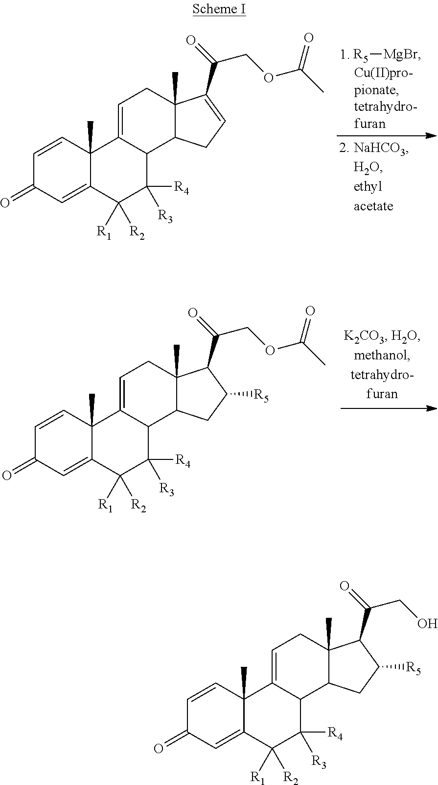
[R5][MgBr].C1=CC2(C)C(=CC1=O)C([R1])([R2])C([R3])([R4])C1C2=CCC2(C)C1CC=C2C(=O)COC(C)=O.C1=CC2(C)C(=CC1=O)C([R1])([R2])C([R3])([R4])C1C2=CCC2(C)C1CC([R5])C2C(=O)COC(C)=O.C1=CC2(C)C(=CC1=O)C([R1])([R2])C([R3])([R4])C1C2=CCC2(C)C1CC([R5])C2C(=O)CO
